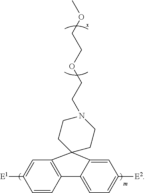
C1CN(CCOCCOC)CCC12C1=C(C=CC([E1])=C1)C1=CC=C([E2])C=C12
